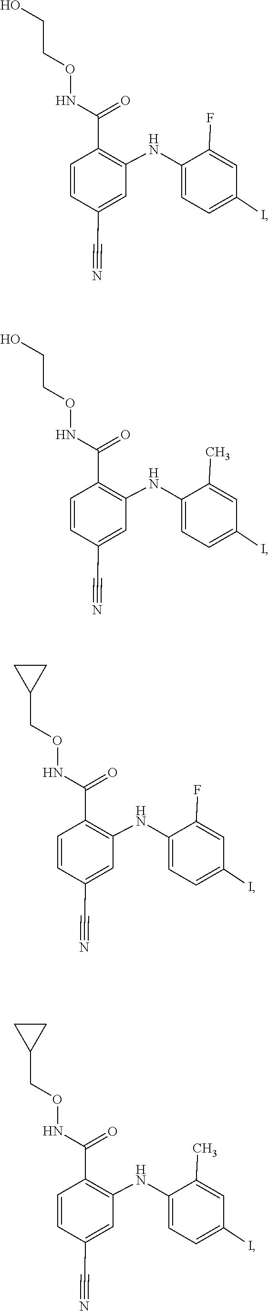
C1(C(NOCCO)=O)=C(NC2=CC=C(I)C=C2F)C=C(C#N)C=C1.C1(C(NOCCO)=O)=C(NC2=CC=C(I)C=C2C)C=C(C#N)C=C1.C1(C(NOCC2CC2)=O)=C(NC2=CC=C(I)C=C2F)C=C(C#N)C=C1.C1(C(NOCC2CC2)=O)=C(NC2=CC=C(I)C=C2C)C=C(C#N)C=C1
